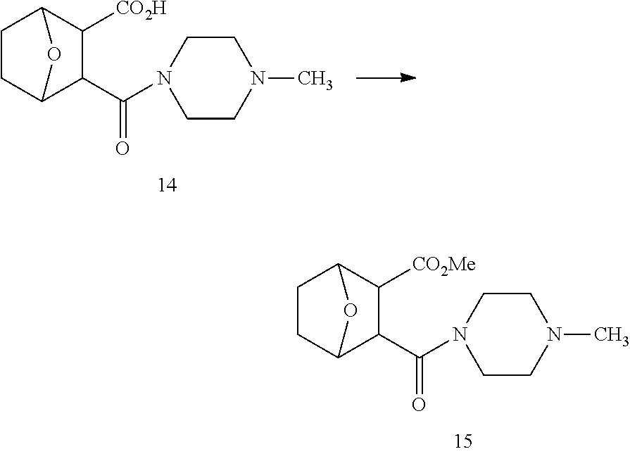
C1C2C(C(N3CCN(C)CC3)=O)C([CO2Me])C(C1)O2.C1C2C(C(N3CCN(C)CC3)=O)C([CO2H])C(C1)O2
